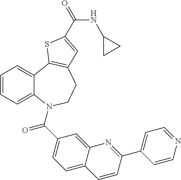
C1=CC=C2C(=C1)C1=C(CCN2C(C2=CC=C3C(=C2)N=C(C2=CC=NC=C2)C=C3)=O)C=C(C(NC2CC2)=O)S1
